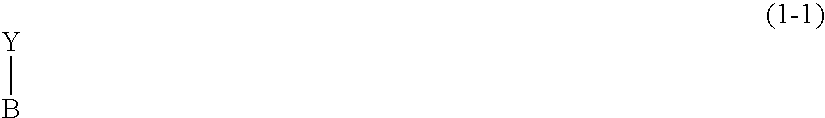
[Y]B
